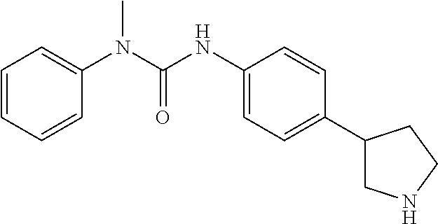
C1=C(N(C(NC2=CC=C(C3CNCC3)C=C2)=O)C)C=CC=C1
